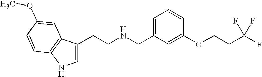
C1=C(CCNCC2=CC=CC(OCCC(F)(F)F)=C2)C2=C(N1)C=CC(OC)=C2
